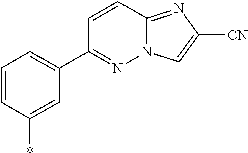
C1=CC(*)=CC(C2=NN3C(=NC([CN])=C3)C=C2)=C1
